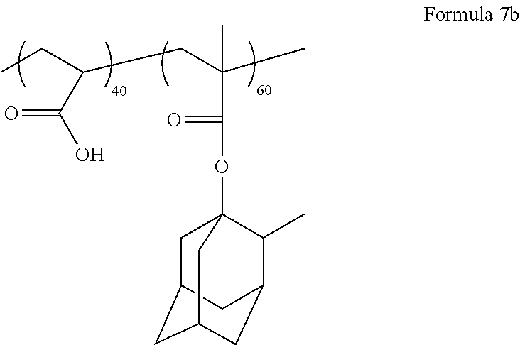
CCC(CC(C)(C)C(=O)OC12CC3CC(CC(C1C)C3)C2)C(O)=O
